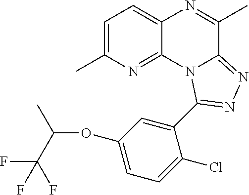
C1=C(C)N=C2C(=C1)N=C(C)C1=NN=C(C3=CC(OC(C)C(F)(F)F)=CC=C3Cl)N21
